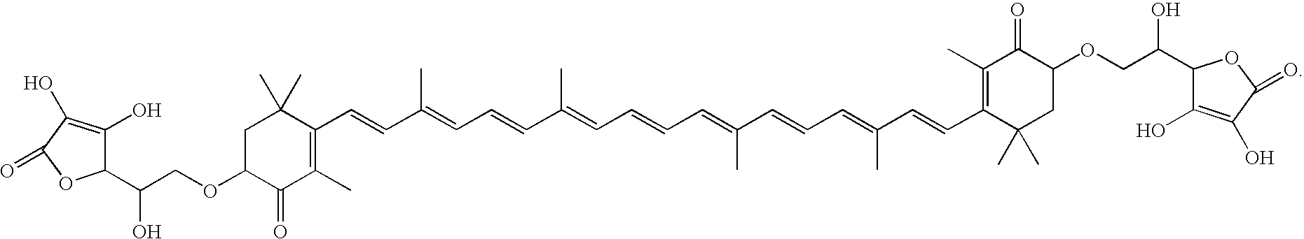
C(OC1CC(C)(C)C(C=CC(=CC=CC(=CC=CC=C(C=CC=C(C=CC2=C(C)C(=O)C(OCC(C3C(O)=C(O)C(=O)O3)O)CC2(C)C)C)C)C)C)=C(C)C1=O)C(C1C(O)=C(O)C(=O)O1)O
